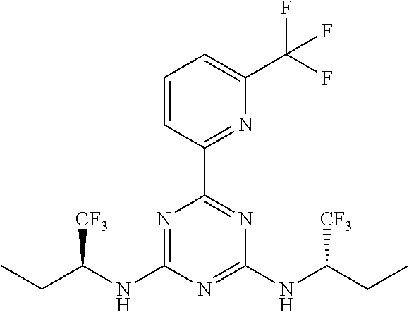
C1=CC(C2=NC(NC(CC)[CF3])=NC(NC(CC)[CF3])=N2)=NC(C(F)(F)F)=C1
